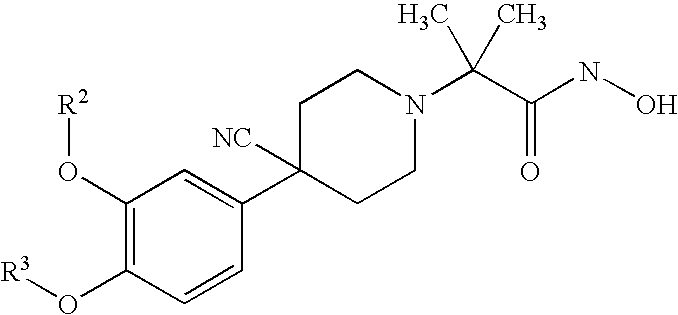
C1=CC(C2([NC])CCN(C(C(NO)=O)(C)C)CC2)=CC(O[R2])=C1O[R3]
